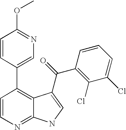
C1=CN=C2C(=C1C1=CN=C(OC)C=C1)C(C(C1=C(Cl)C(Cl)=CC=C1)=O)=CN2
